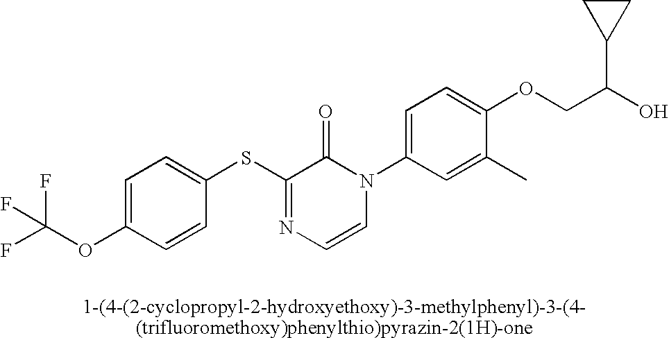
S(C1=NC=CN(C2=CC=C(OCC(O)C3CC3)C(C)=C2)C1=O)C1=CC=C(OC(F)(F)F)C=C1
